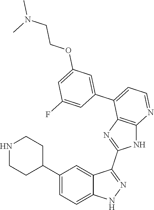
C1(C2=CC=C3C(=C2)C(C2=NC4=C(N2)N=CC=C4C2=CC(OCCN(C)C)=CC(F)=C2)=NN3)CCNCC1
